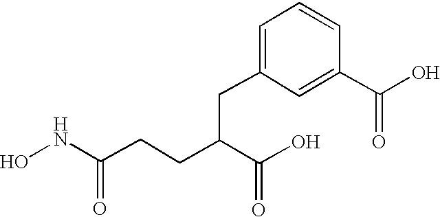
ONC(CCC(C(O)=O)CC1=CC=CC(C(O)=O)=C1)=O
